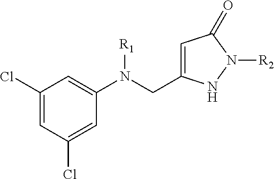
C1=C(CN([R1])C2=CC(Cl)=CC(Cl)=C2)NN([R2])C1=O
